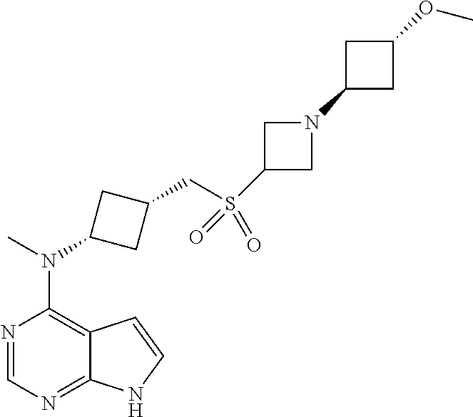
N1=CN=C2C(=C1N(C)C1CC(CS(C3CN(C4CC(OC)C4)C3)(=O)=O)C1)C=CN2
